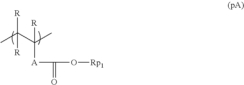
[R]C(C(C)([R])[A]C(=O)O[Rp1])(C)[R]
